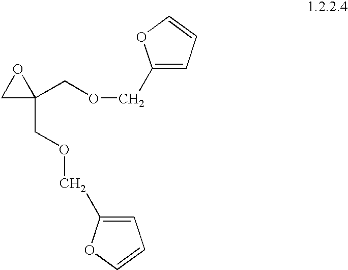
O1CC1(COCC1=CC=CO1)COCC1=CC=CO1
